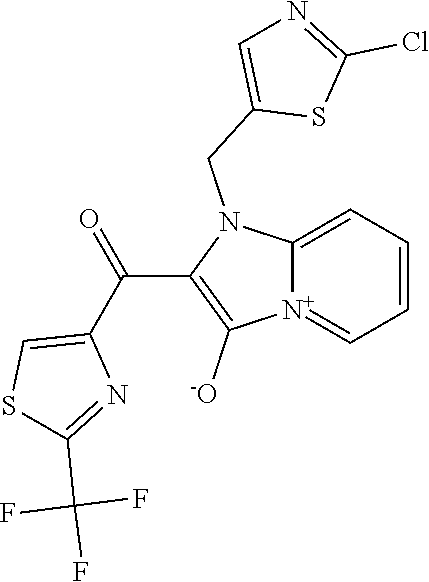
[N+]12=CC=CC=C1N(CC1=CN=C(Cl)S1)C(C(C1=CSC(C(F)(F)F)=N1)=O)=C2[-O]
